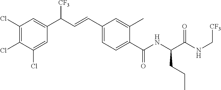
C1(Cl)=C(Cl)C(Cl)=CC(C(C=CC2=CC=C(C(NC(C(NC[CF3])=O)CCC)=O)C(C)=C2)[CF3])=C1
